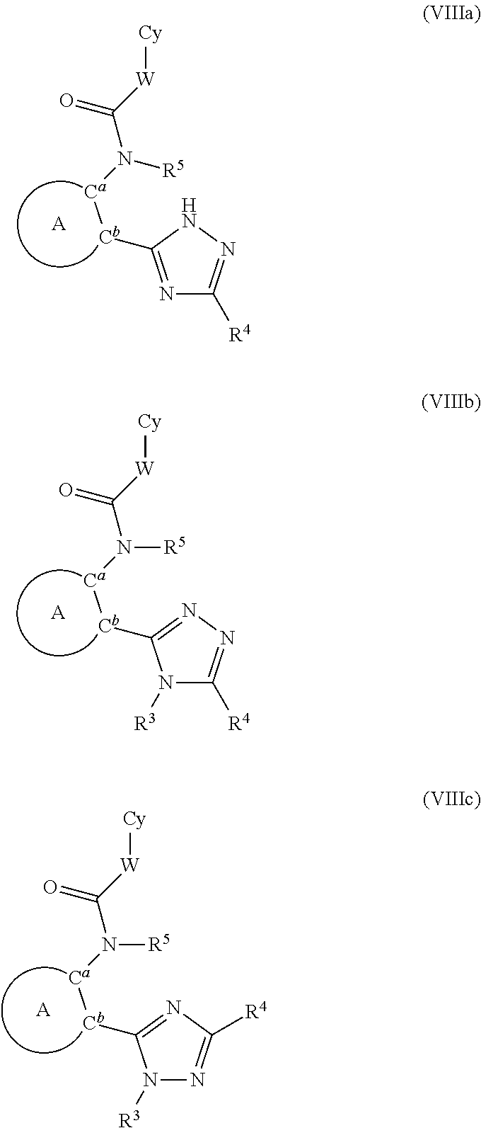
N1=C([Cb][Ca]N([R5])C([W][Cy])=O)NN=C1[R4].[A].N1([R3])C([R4])=NN=C1[Cb][Ca]N([R5])C([W][Cy])=O.[A].N1([R3])N=C([R4])N=C1[Cb][Ca]N([R5])C([W][Cy])=O.[A]
